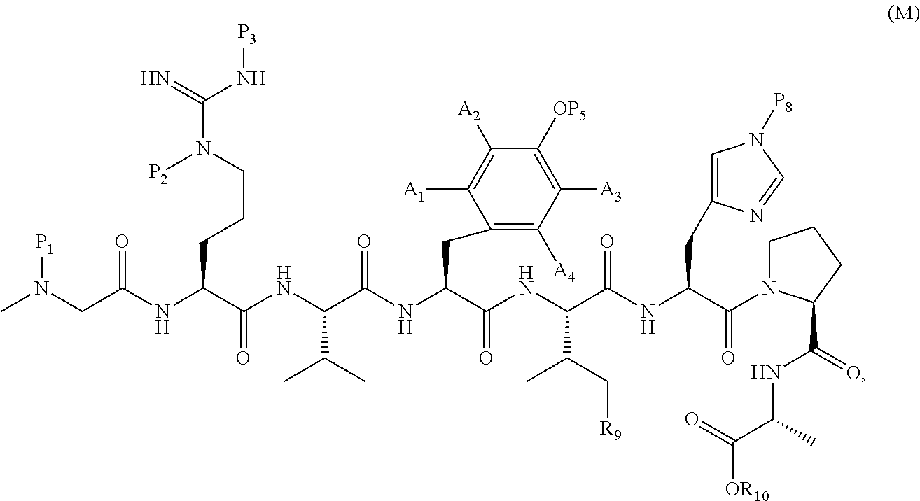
C(NC(C(NC(C(=O)N1CCCC1C(NC(C)C([OR10])=O)=O)CC1=CN([P8])C=N1)=O)C(C[R9])C)(=O)C(CC1=C([A4])C([A3])=C([OP5])C([A2])=C1[A1])NC(C(NC(C(NC(CN(C)[P1])=O)CCCN(C(=N)N[P3])[P2])=O)C(C)C)=O
